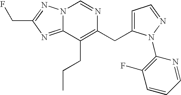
C1=NC(N2C(CC3=C(CCC)C4=NC(CF)=NN4C=N3)=CC=N2)=C(F)C=C1
